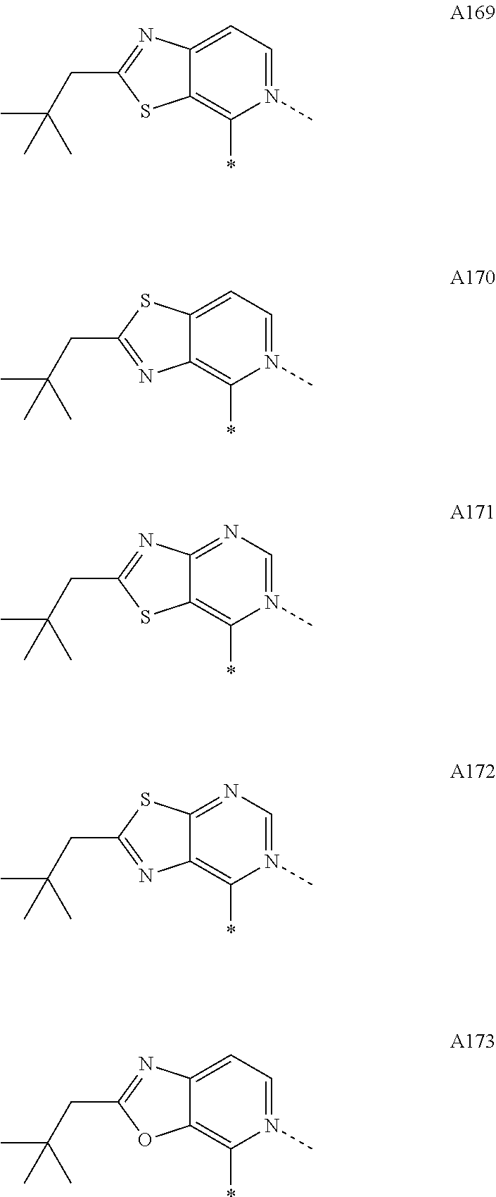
C12=CC=N(C)C(*)=C1SC(CC(C)(C)C)=N2.C12=CC=N(C)C(*)=C1N=C(CC(C)(C)C)S2.C12=NC=N(C)C(*)=C1SC(CC(C)(C)C)=N2.C12=CC=N(C)C(*)=C1OC(CC(C)(C)C)=N2.C12=NC=N(C)C(*)=C1N=C(CC(C)(C)C)S2
